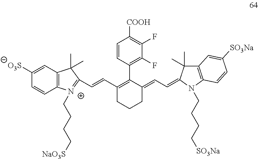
C1([O3S])=CC2=C(C=C1)[N+](CCCC[NaO3S])=C(C=CC1=C(C3=C(F)C(F)=C([COOH])C=C3)C(=CC=C3C(C)(C)C4=C(N3CCCC[SO3Na])C=CC([SO3Na])=C4)CCC1)C2(C)C
